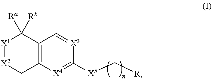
[X1]1[X2]CC2=C(C1([Rb])[Ra])C=[X3]C([X5]C[R])=[X4]2
